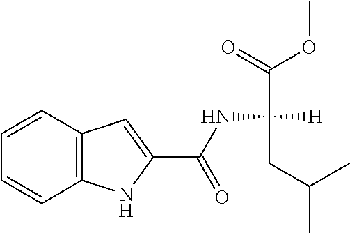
C1=CC2=C(C=C1)NC(C(NC([H])(C(=O)OC)CC(C)C)=O)=C2
